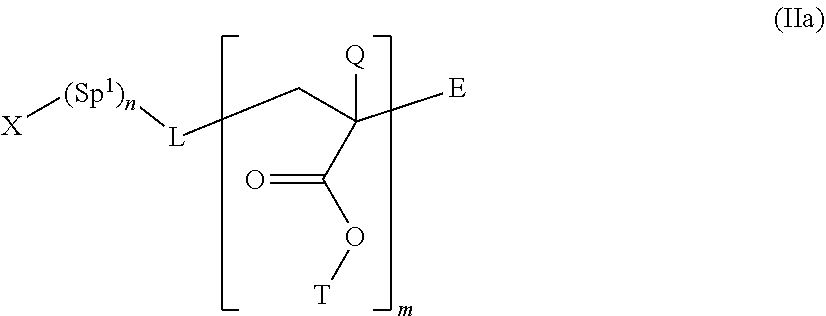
[X][(Sp1)n][L]CC([Q])([E])C(=O)O[T]
